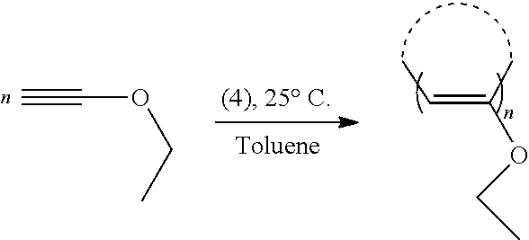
C(=C(C)OCC)C.C#COCC
